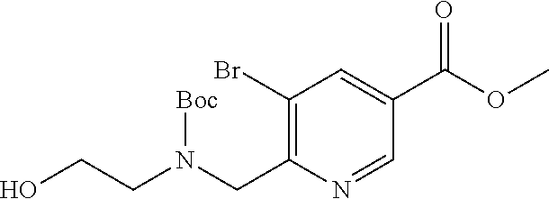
C1(Br)=C(CN(CCO)[Boc])N=CC(C(OC)=O)=C1
